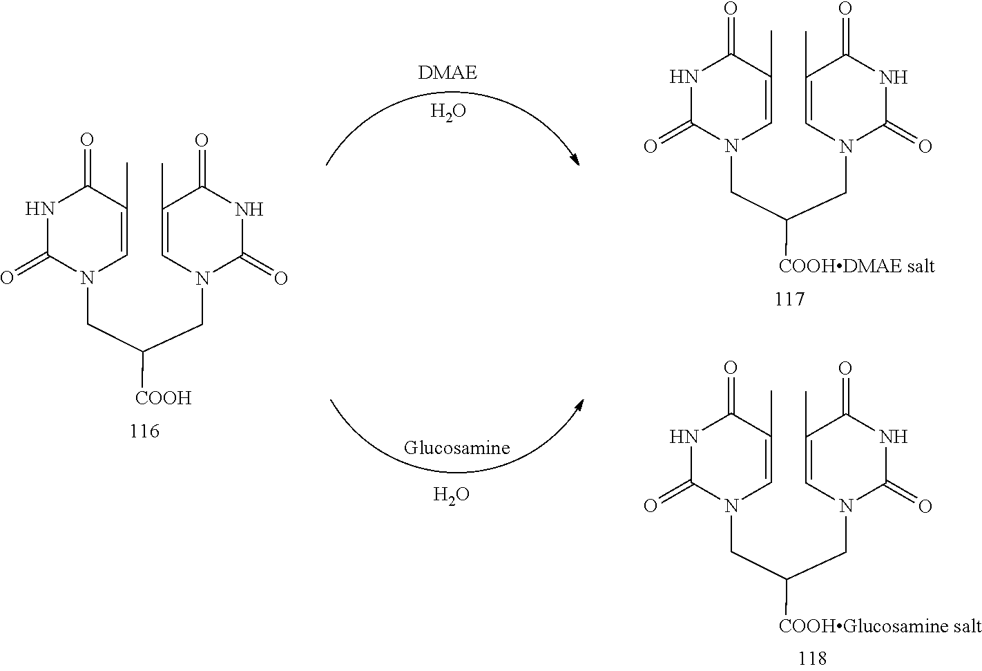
N1C(=O)N(CC(CN2C(=O)NC(=O)C(C)=C2)[COOH])C=C(C)C1=O.N1C(=O)N(CC(CN2C(=O)NC(=O)C(C)=C2)[COOHDMAE salt])C=C(C)C1=O.N1C(=O)N(CC(CN2C(=O)NC(=O)C(C)=C2)[COOHGlucosamine salt])C=C(C)C1=O.O.O
